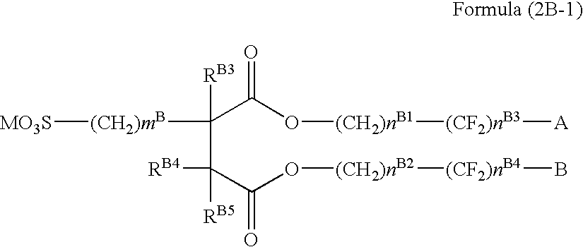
[(CH2)mB](C([RB3])(C(C(O[(CH2)nB2][(CF2)nB4]B)=O)([RB4])[RB5])C(O[(CH2)nB1][(CF2)nB3][A])=O)[MO3S]
